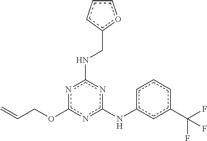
c1c(C(F)(F)F)cc(Nc2nc(OCC=C)nc(NCc3ccco3)n2)cc1
